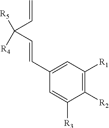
C1([R2])=C([R1])C=C(C=CC(C=C)([R5])[R4])C=C1[R3]
